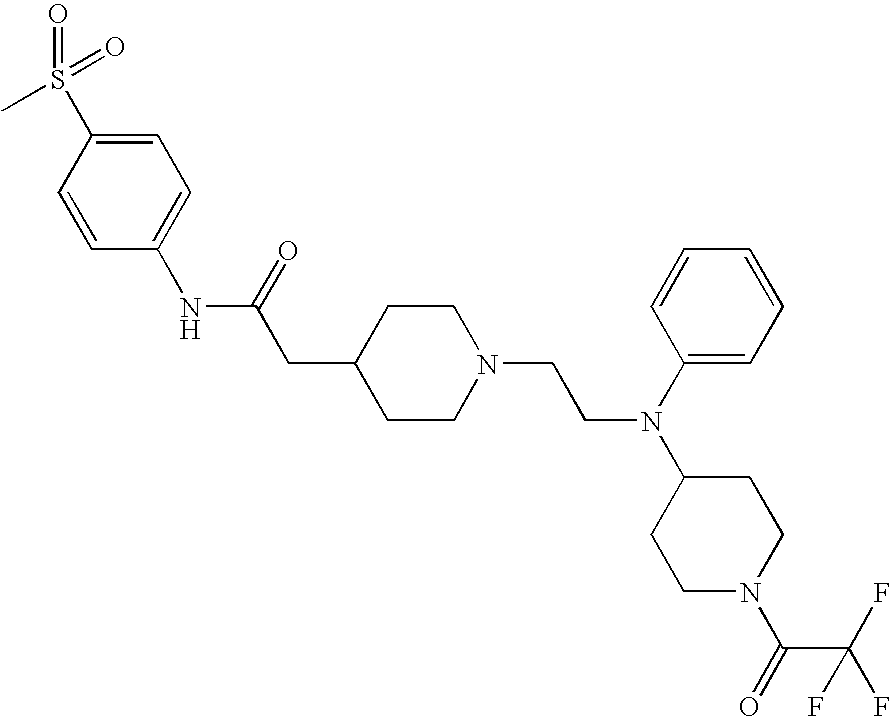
C1=C(S(=O)(=O)C)C=CC(NC(=O)CC2CCN(CCN(C3=CC=CC=C3)C3CCN(C(C(F)(F)F)=O)CC3)CC2)=C1
